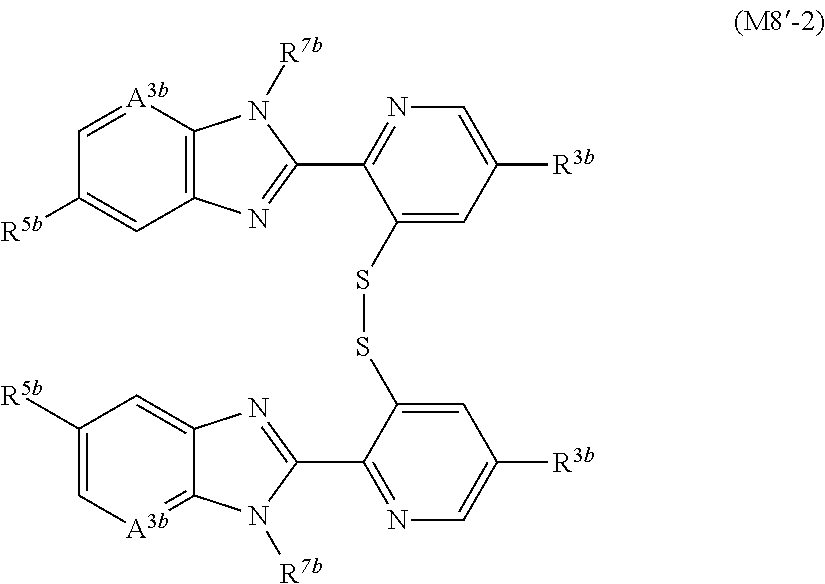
C1=C2C(=[A3b]C=C1[R5b])N([R7b])C(C1=NC=C([R3b])C=C1SSC1=CC([R3b])=CN=C1C1=NC3=C([A3b]=CC([R5b])=C3)N1[R7b])=N2
